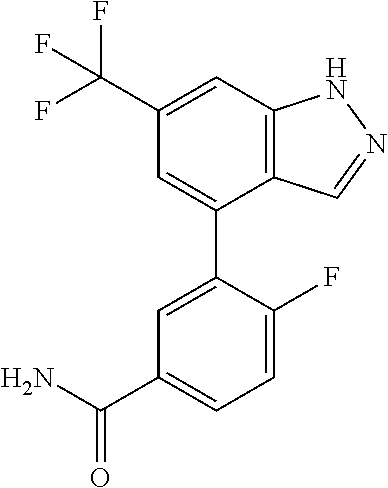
C1=C(C(F)(F)F)C=C(C2=CC(C(N)=O)=CC=C2F)C2=C1NN=C2
